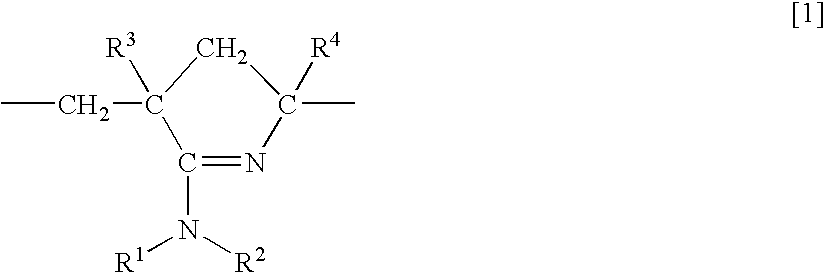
CCC1([R3])C(N([R2])[R1])=NC(C)([R4])C1
